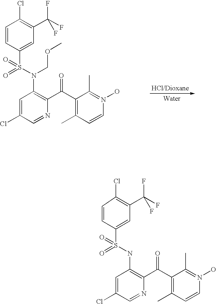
C1=CC(S(=O)(=O)N(COC)C2=C(C(C3=C(C)C=CN(O)=C3C)=O)N=CC(Cl)=C2)=CC(C(F)(F)F)=C1Cl.C1=CC(S(=O)(=O)NC2=C(C(C3=C(C)C=CN(O)=C3C)=O)N=CC(Cl)=C2)=CC(C(F)(F)F)=C1Cl
